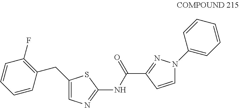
C1(CC2=C(F)C=CC=C2)=CN=C(NC(C2=NN(C3=CC=CC=C3)C=C2)=O)S1
